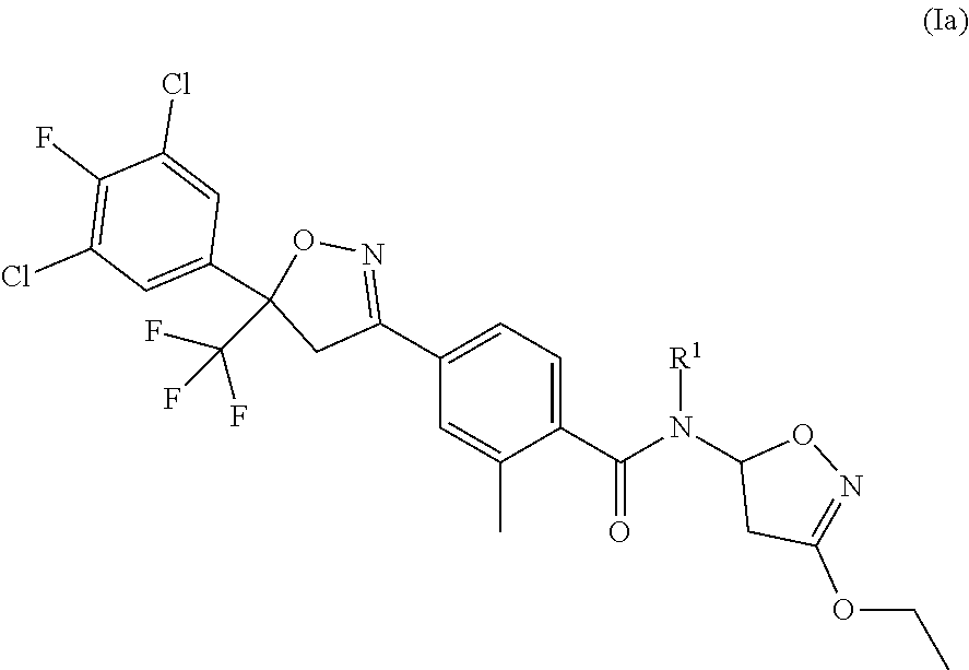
C1(C(N(C2CC(OCC)=NO2)[R1])=O)=CC=C(C2=NOC(C3=CC(Cl)=C(F)C(Cl)=C3)(C(F)(F)F)C2)C=C1C
